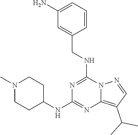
C1(N)=CC=CC(CNC2=NC(NC3CCN(C)CC3)=NC3=C(C(C)C)C=NN23)=C1
